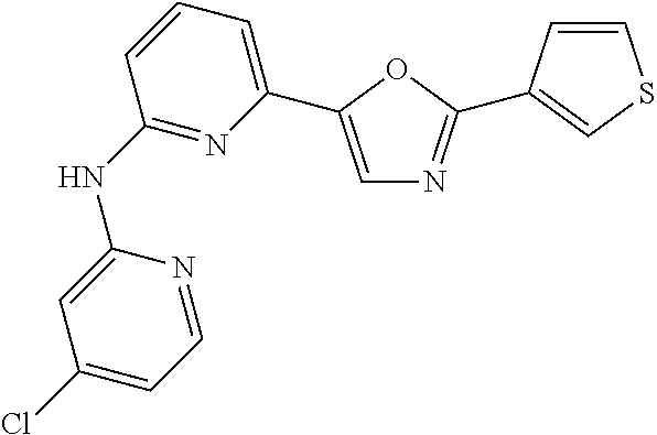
C1(NC2=NC(C3=CN=C(C4=CSC=C4)O3)=CC=C2)=CC(Cl)=CC=N1
